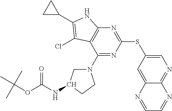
C1(SC2=CN=C3C(=C2)N=CC=N3)=NC2=C(C(N3CC(NC(OC(C)(C)C)=O)CC3)=N1)C(Cl)=C(C1CC1)N2
